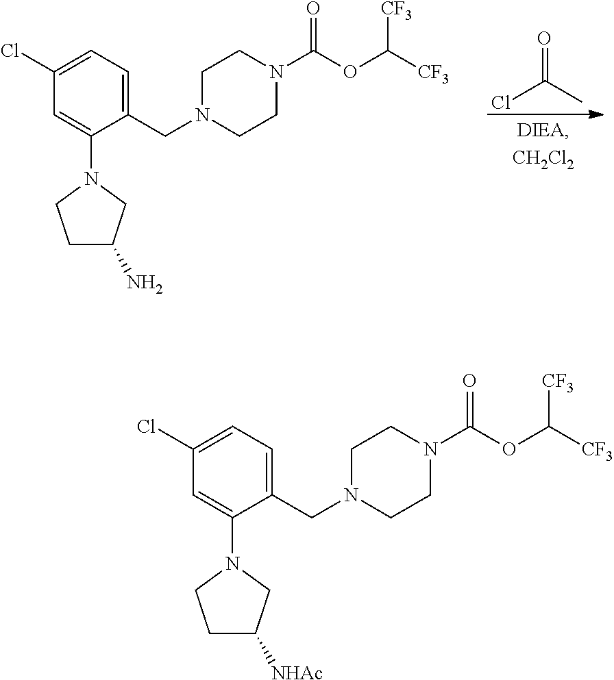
O=C(Cl)C.C1(CN2CCN(C(OC([CF3])[CF3])=O)CC2)=CC=C(Cl)C=C1N1CCC(N)C1.C1(CN2CCN(C(OC([CF3])[CF3])=O)CC2)=CC=C(Cl)C=C1N1CCC([NHAc])C1
